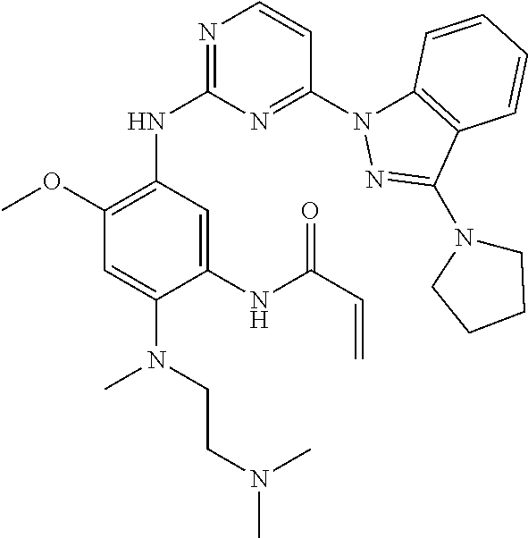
C1(NC2=NC=CC(N3C4=C(C(N5CCCC5)=N3)C=CC=C4)=N2)=C(OC)C=C(N(CCN(C)C)C)C(NC(C=C)=O)=C1
